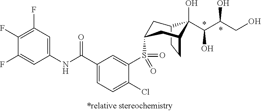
C12CCC(CC(S(C3=CC(C(NC4=CC(F)=C(F)C(F)=C4)=O)=CC=C3Cl)(=O)=O)C1)C2(O)C(C(CO)O)O
